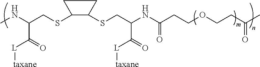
CNC(CSC1C(SCC(NC(CCOCCC(C)=O)=O)C(=O)[L][taxane])CC1)C(=O)[L][taxane]
